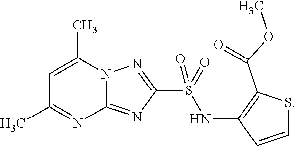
C1=C(C)N2C(=NC(S(NC3=C(C(OC)=O)SC=C3)(=O)=O)=N2)N=C1C
